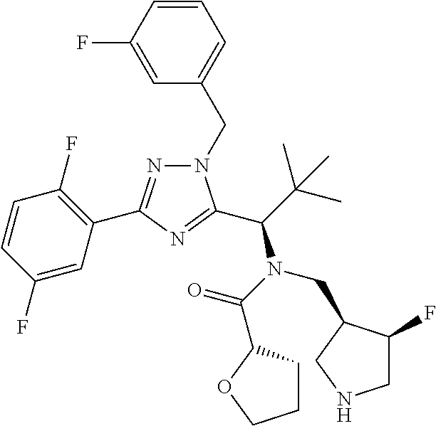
C1=CC(F)=CC(CN2N=C(C3=C(F)C=CC(F)=C3)N=C2C(C(C)(C)C)N(C(=O)C2CCCO2)CC2C(F)CNC2)=C1
